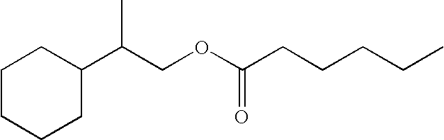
C1CCCC(C(COC(CCCCC)=O)C)C1
